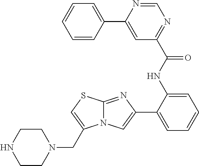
C12=NC(C3=CC=CC=C3NC(C3=NC=NC(C4=CC=CC=C4)=C3)=O)=CN1C(CN1CCNCC1)=CS2
